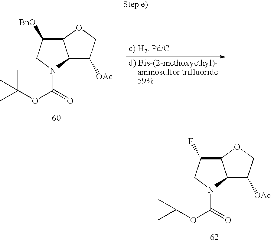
C12C([OAc])COC1C([BnO])CN2C(=O)OC(C)(C)C.C12C([OAc])COC1C(F)CN2C(=O)OC(C)(C)C
